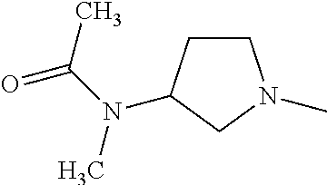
C1CC(N(C(=O)C)C)CN1C
